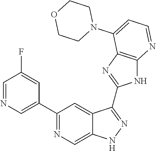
C1(C2=NC=C3C(=C2)C(C2=NC4=C(N2)N=CC=C4N2CCOCC2)=NN3)=CN=CC(F)=C1
